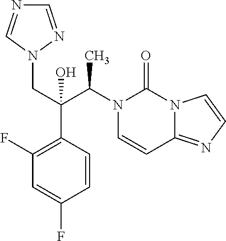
N1(C(C(CN2N=CN=C2)(C2=C(F)C=C(F)C=C2)O)C)C=CC2=NC=CN2C1=O
